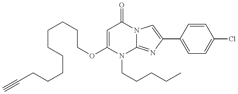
C1(OCCCCCCCCCC#C)=CC(=O)N2C(=NC(C3=CC=C(Cl)C=C3)=C2)N1CCCCC
